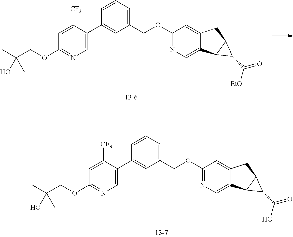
CC(COC1=NC=C(C2=CC(COC3=NC=C4C(=C3)CC3C4C3C(=O)O)=CC=C2)C([CF3])=C1)(O)C.CC(COC1=NC=C(C2=CC(COC3=NC=C4C(=C3)CC3C4C3C(=O)[EtO])=CC=C2)C([CF3])=C1)(O)C
